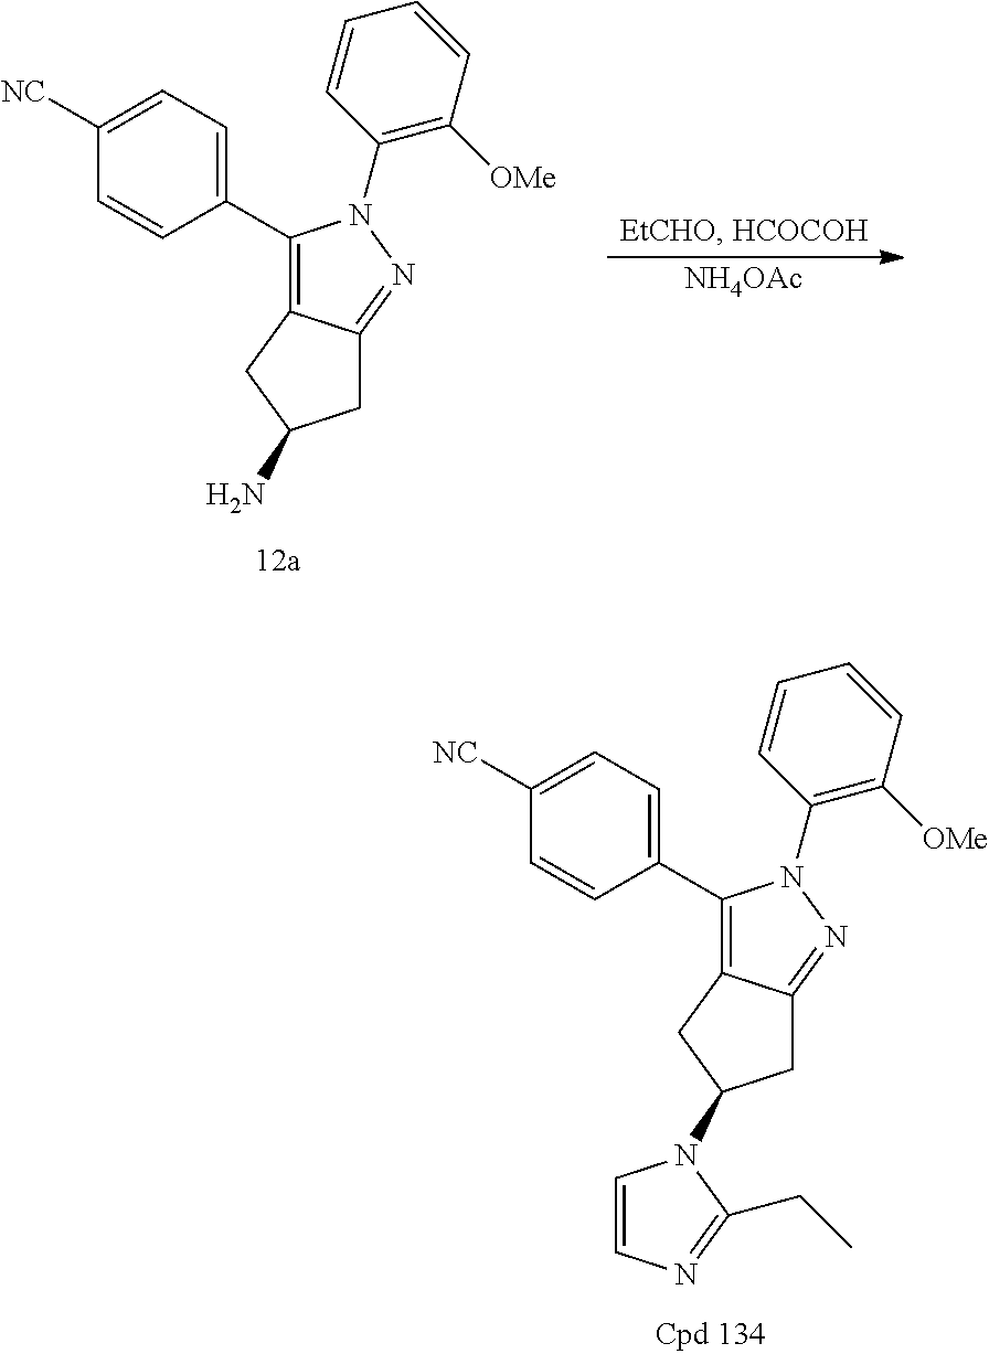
C1(C2=C3C(=NN2C2=C([OMe])C=CC=C2)CC(N2C=CN=C2CC)C3)=CC=C([NC])C=C1.[NH4OAc].C1(C2=C3C(=NN2C2=C([OMe])C=CC=C2)CC(N)C3)=CC=C([NC])C=C1
